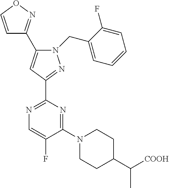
C1=CON=C1C1=CC(C2=NC=C(F)C(N3CCC(C(C)[COOH])CC3)=N2)=NN1CC1=CC=CC=C1F
